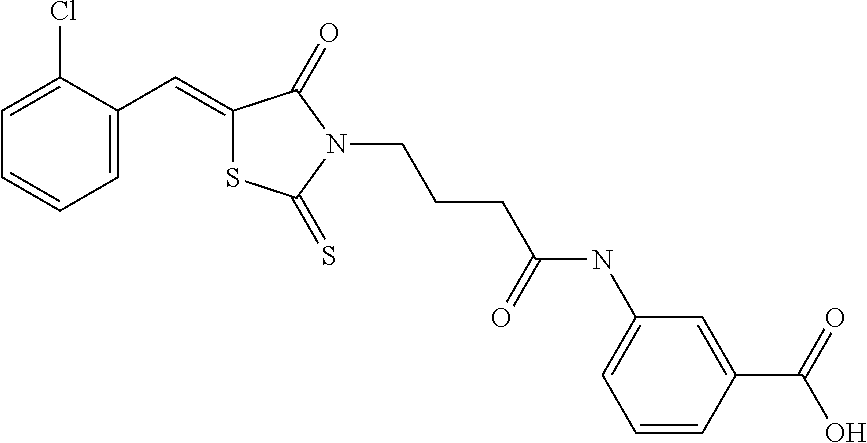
C1=C(C=C2SC(=S)N(CCCC(NC3=CC=CC(C(=O)O)=C3)=O)C2=O)C(Cl)=CC=C1
